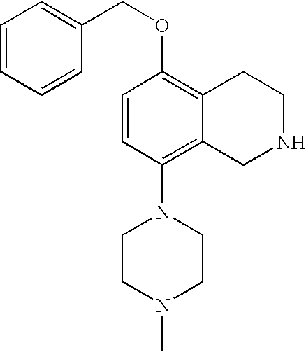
C1=CC=CC(COC2=C3C(=C(N4CCN(C)CC4)C=C2)CNCC3)=C1
